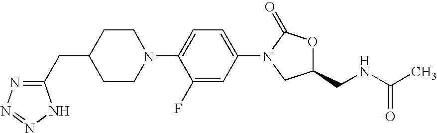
C(C1CCN(C2=CC=C(N3CC(CNC(C)=O)OC3=O)C=C2F)CC1)C1=NN=NN1
